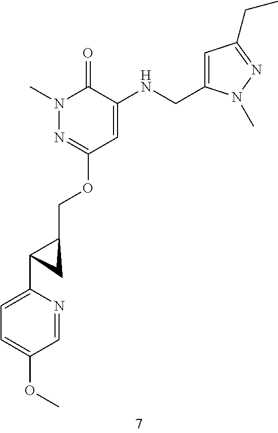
C1(=O)N(C)N=C(OCC2C(C3=CC=C(OC)C=N3)C2)C=C1NCC1=CC(CC)=NN1C
